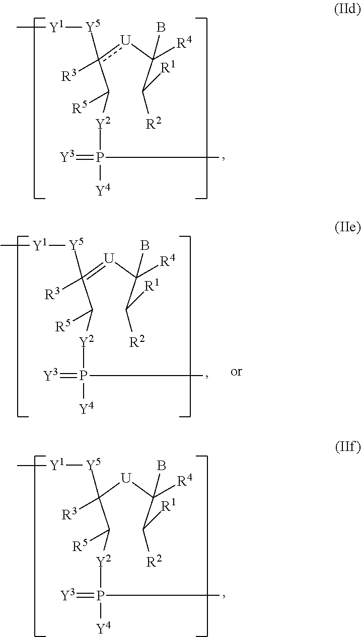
C(c([U]C(C([R2])[R1])([R4])B)([R3])[Y5][Y1]C)([Y2]P(=[Y3])(C)[Y4])[R5].C(C([U]C(C([R2])[R1])([R4])B)([R3])[Y5][Y1]C)([Y2]P(=[Y3])(C)[Y4])[R5].C(C(=[U]C(C([R2])[R1])([R4])B)([R3])[Y5][Y1]C)([Y2]P(=[Y3])(C)[Y4])[R5]
